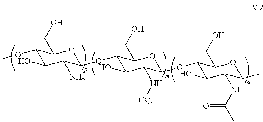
C1(OC2C(N)C(O)C(OC)C(CO)O2)C(O)C(N[(X)s])C(OC2C(O)C(NC(C)=O)C(C)OC2CO)OC1CO
